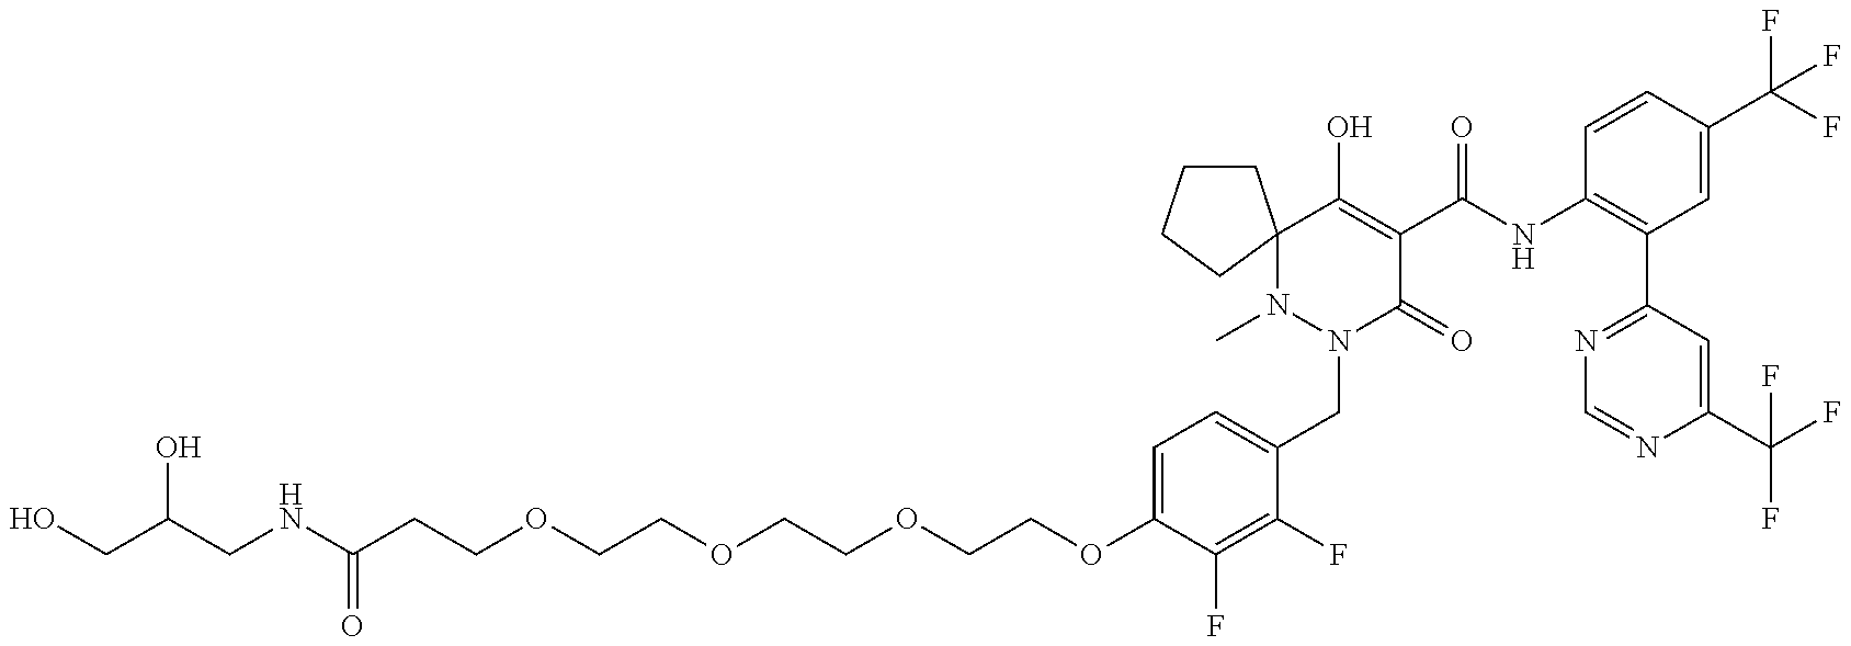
C(COCCOCCOCCC(NCC(CO)O)=O)OC1=CC=C(CN2C(=O)C(C(=O)NC3=C(C4=NC=NC(C(F)(F)F)=C4)C=C(C(F)(F)F)C=C3)=C(O)C3(N2C)CCCC3)C(F)=C1F
